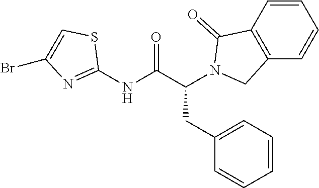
C1(NC(C(CC2=CC=CC=C2)N2C(=O)C3=C(C=CC=C3)C2)=O)=NC(Br)=CS1
